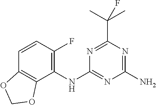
C1=CC(F)=C(NC2=NC(N)=NC(C(C)(C)F)=N2)C2=C1OCO2
